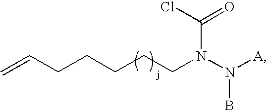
C=CCCCCCN(N([A])B)C(Cl)=O
